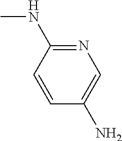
N1=C(NC)C=CC(N)=C1
